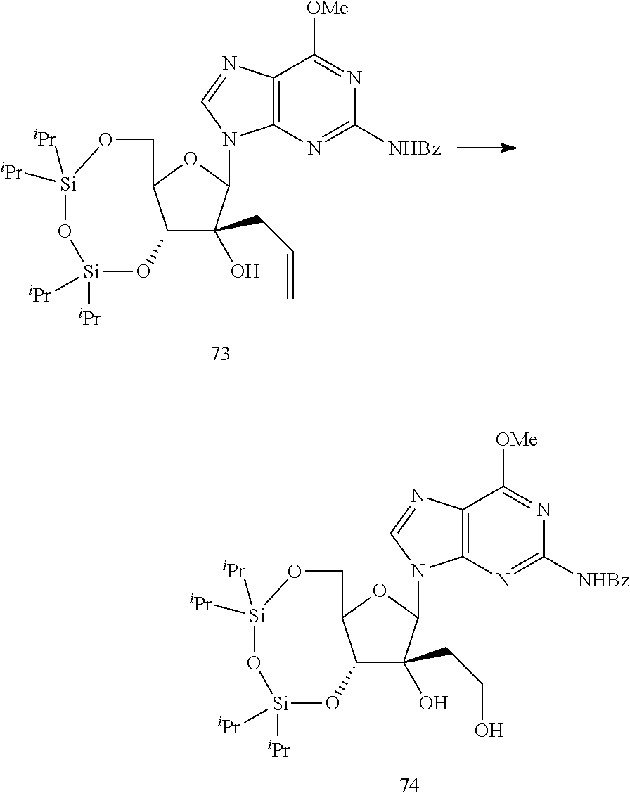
C12=C(N=C([NHBz])N=C1[OMe])N(C1C(O)(CC=C)C3C(O1)CO[Si]([iPr])([iPr])O[Si]([iPr])([iPr])O3)C=N2.C12=C(N=C([NHBz])N=C1[OMe])N(C1C(O)(CCO)C3C(O1)CO[Si]([iPr])([iPr])O[Si]([iPr])([iPr])O3)C=N2
